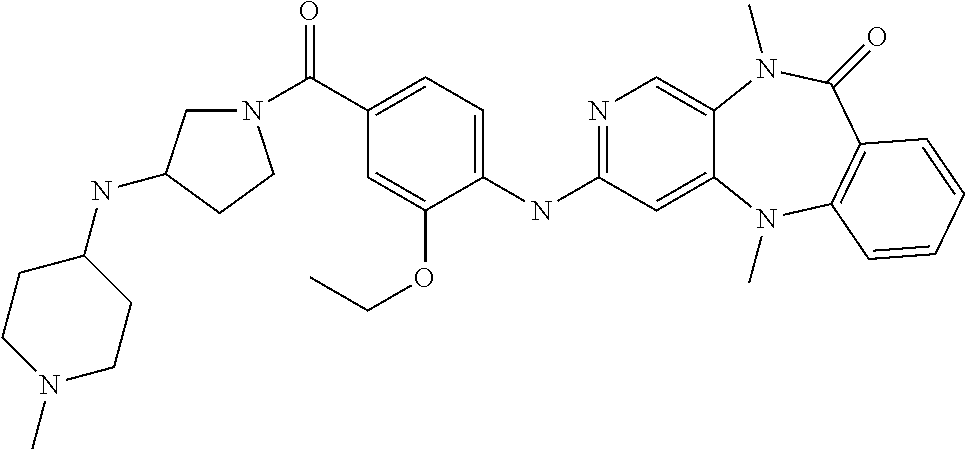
C1(NC2=NC=C3C(=C2)N(C)C2=C(C(=O)N3C)C=CC=C2)=CC=C(C(N2CC(NC3CCN(C)CC3)CC2)=O)C=C1OCC
